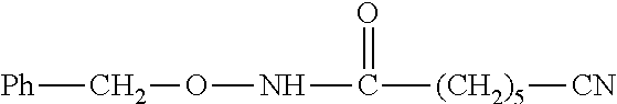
[Ph]CONC([(CH2)5][CN])=O
